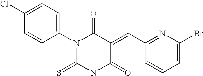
C1(N2C(=S)NC(=O)C(=CC3=NC(Br)=CC=C3)C2=O)=CC=C(Cl)C=C1
